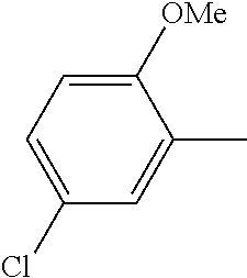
C1([OMe])=CC=C(Cl)C=C1C
